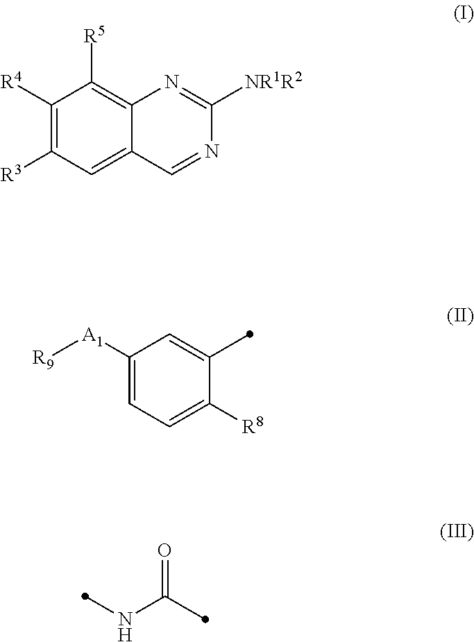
C1([R4])=C([R3])C=C2C(=C1[R5])N=C([NR1R2])N=C2.C1([A1][R9])=CC=C([R8])C(C)=C1.N(C(=O)C)C
